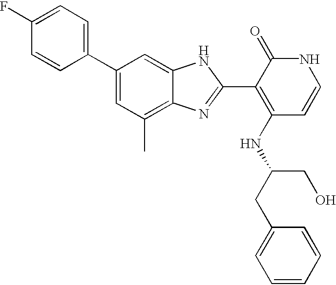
C1(C2=CC=C(F)C=C2)=CC(C)=C2C(=C1)NC(C1=C(NC(CC3=CC=CC=C3)CO)C=CNC1=O)=N2
